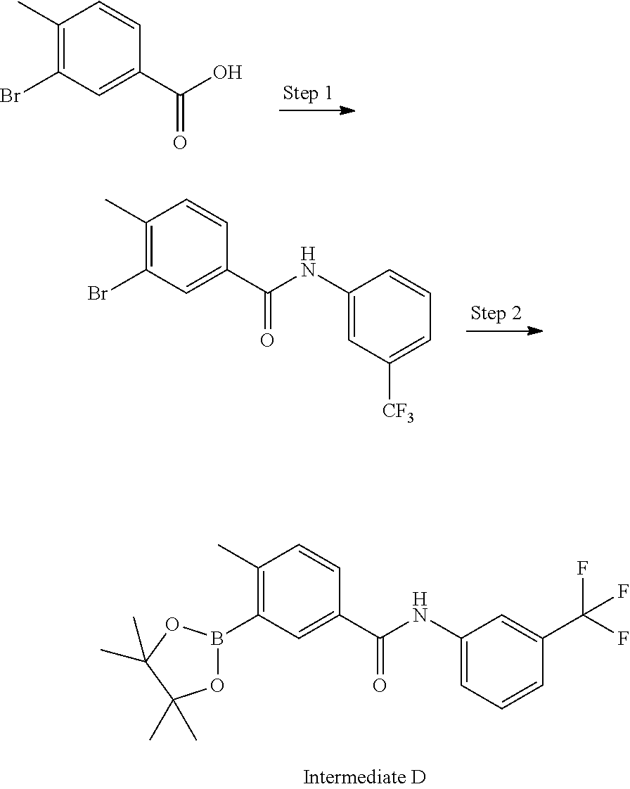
C1(C)=C(Br)C=C(C(O)=O)C=C1.C1(C)=C(Br)C=C(C(NC2=CC([CF3])=CC=C2)=O)C=C1.C1(C)=C(B2OC(C)(C)C(C)(C)O2)C=C(C(NC2=CC=CC(C(F)(F)F)=C2)=O)C=C1
